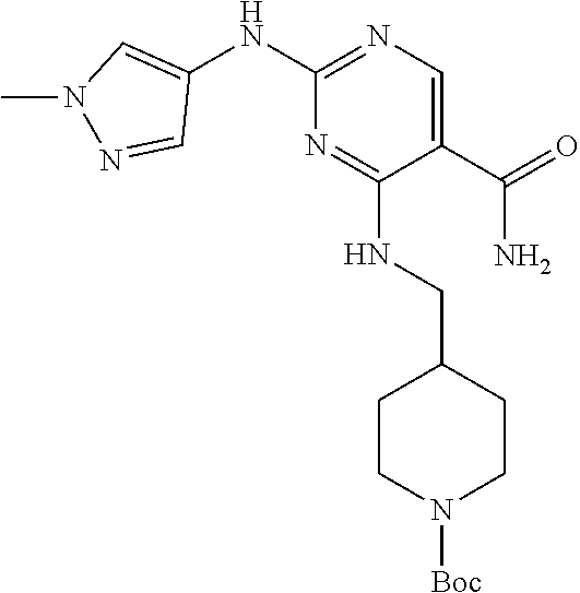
C1(C(=O)N)=CN=C(NC2=CN(C)N=C2)N=C1NCC1CCN([Boc])CC1
